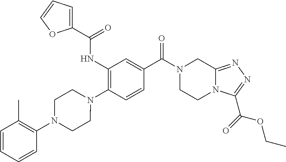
C1(NC(=O)C2=CC=CO2)=C(N2CCN(C3=C(C)C=CC=C3)CC2)C=CC(C(N2CCN3C(=NN=C3C(=O)OCC)C2)=O)=C1
